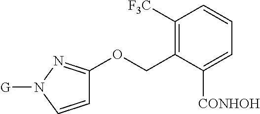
C1([F3C])=C(COC2=NN([G])C=C2)C([CONHOH])=CC=C1
